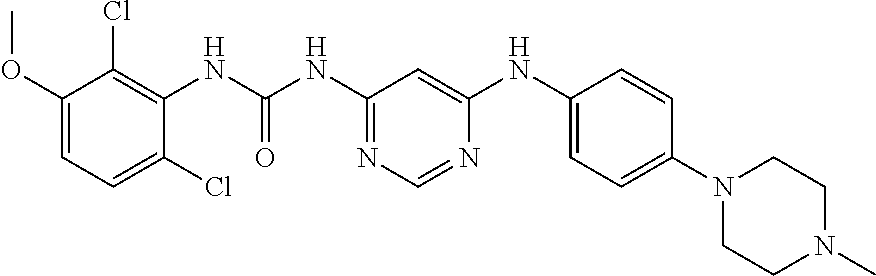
O(C1=CC=C(Cl)C(NC(NC2=NC=NC(NC3=CC=C(N4CCN(C)CC4)C=C3)=C2)=O)=C1Cl)C
